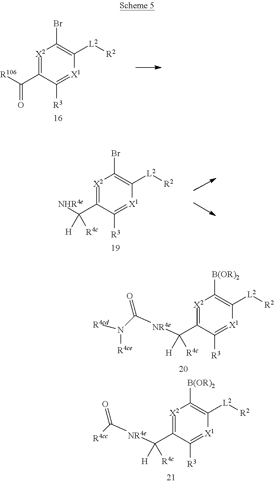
[X2]1=C(C([R106])=O)C([R3])=[X1]C([L2][R2])=C1Br.[X2]1=C(C([NHR4e])([H])[R4c])C([R3])=[X1]C([L2][R2])=C1Br.[X2]1=C(C([NR4e]C(=O)N([R4cd])[R4ce])([H])[R4c])C([R3])=[X1]C([L2][R2])=C1[B(OR)2].[X2]1=C(C([NR4e]C(=O)[R4cc])([H])[R4c])C([R3])=[X1]C([L2][R2])=C1[B(OR)2]
